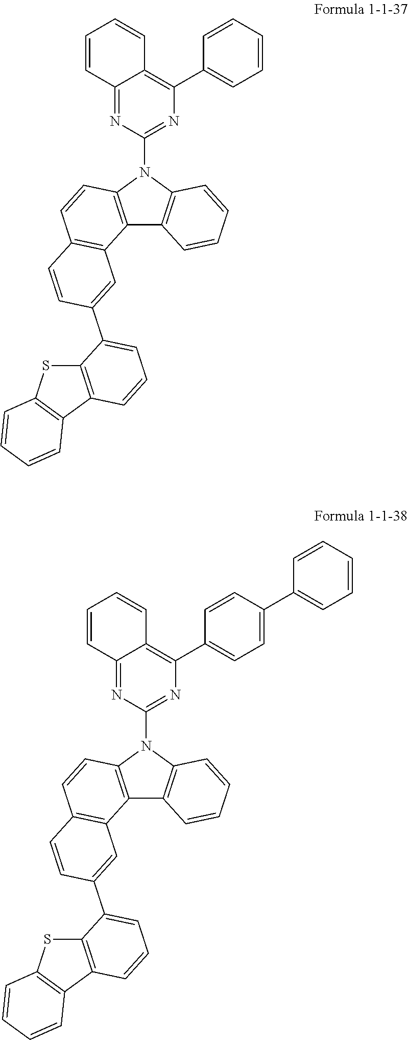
C12=C(N(C3=NC(C4=CC=CC=C4)=C4C(=N3)C=CC=C4)C3=C1C=CC=C3)C=CC1=C2C=C(C2=CC=CC3=C2SC2=C3C=CC=C2)C=C1.C12=C(N(C3=NC(C4=CC=C(C5=CC=CC=C5)C=C4)=C4C(=N3)C=CC=C4)C3=C1C=CC=C3)C=CC1=C2C=C(C2=CC=CC3=C2SC2=C3C=CC=C2)C=C1
